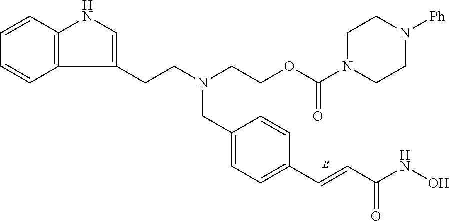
C1=C(CN(CCOC(N2CCN([Ph])CC2)=O)CCC2=CNC3=C2C=CC=C3)C=CC(C=CC(NO)=O)=C1
